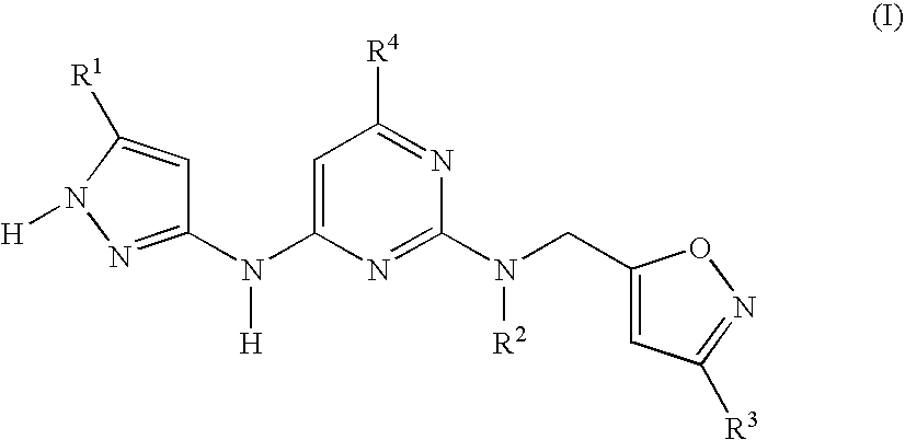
C1(N(C2=CC([R4])=NC(N(CC3=CC([R3])=NO3)[R2])=N2)[H])=NN([H])C([R1])=C1
